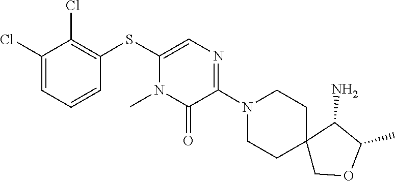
C1C2(CCN(C3=NC=C(SC4=C(Cl)C(Cl)=CC=C4)N(C)C3=O)C1)COC(C)C2N
